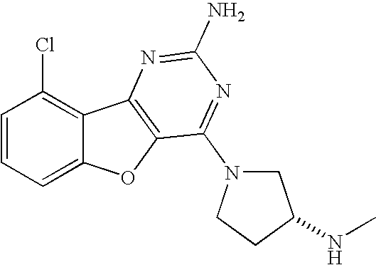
C12=CC=CC(Cl)=C1C1=C(O2)C(N2CC(NC)CC2)=NC(N)=N1
